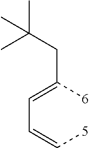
[6]C(=CC=C[5])CC(C)(C)C
